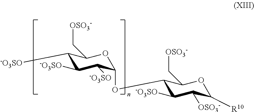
C1([-O3SO])C([-O3SO])C([-O3SO])C(OC2C([-O3SO])C([OSO3-])C([R10])OC2C[OSO3-])OC1C[OSO3-]
